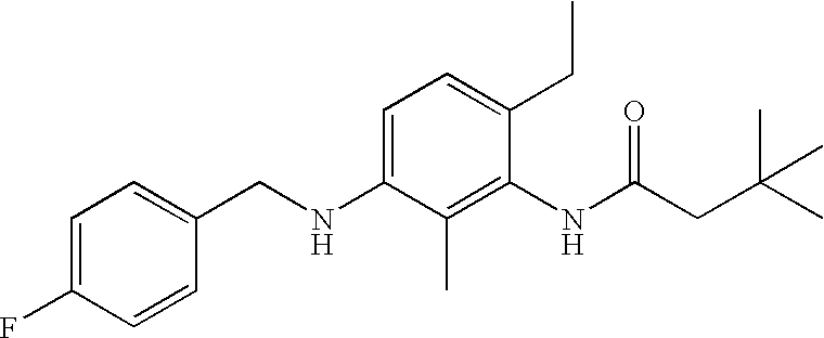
C1=C(F)C=CC(CNC2=CC=C(CC)C(NC(CC(C)(C)C)=O)=C2C)=C1
